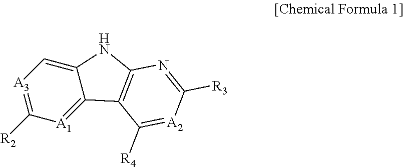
C12=[A1]C([R2])=[A3]C=C1NC1=C2C([R4])=[A2]C([R3])=N1
